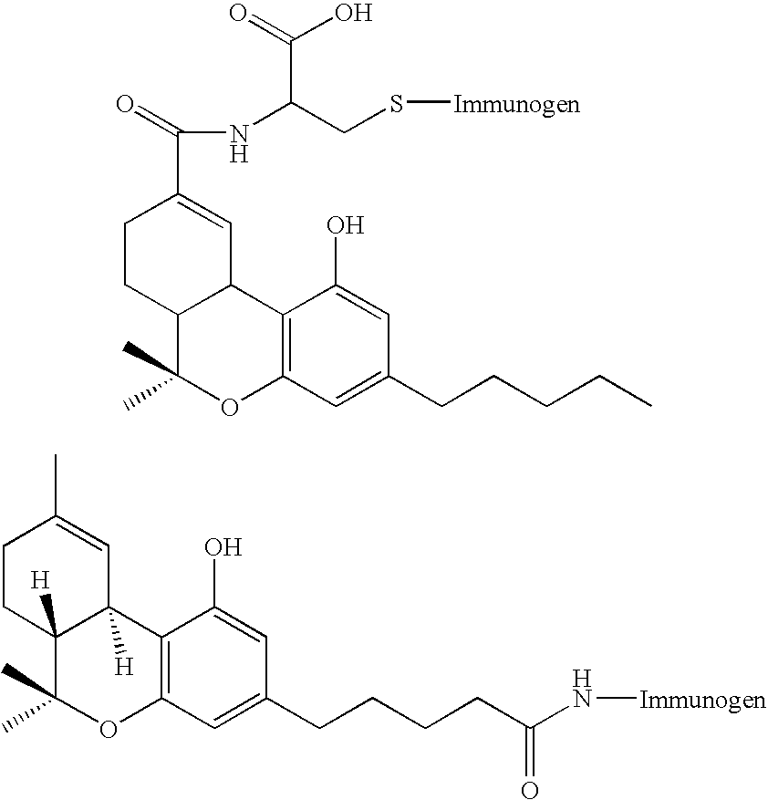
C1CC2C(C=C1C(NC(CS[Immunogen])C(O)=O)=O)C1=C(OC2(C)C)C=C(CCCCC)C=C1O.C1CC2([H])C([H])(C=C1C)C1=C(OC2(C)C)C=C(CCCCC(N[Immunogen])=O)C=C1O
